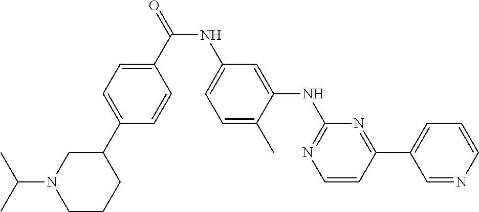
N(C(C1=CC=C(C2CN(C(C)C)CCC2)C=C1)=O)C1=CC=C(C)C(NC2=NC=CC(C3=CC=CN=C3)=N2)=C1
